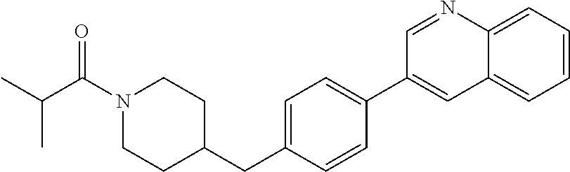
C1=C2C(=CC=C1)C=C(C1=CC=C(CC3CCN(C(C(C)C)=O)CC3)C=C1)C=N2
